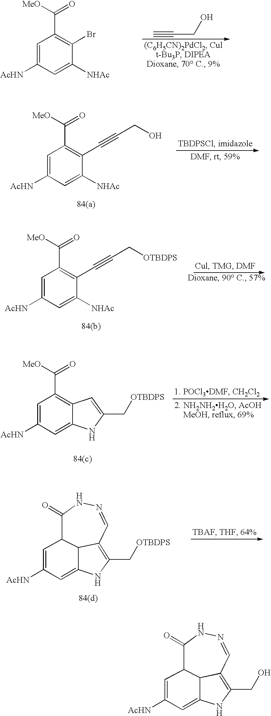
C1=C([AcHN])C=C([NHAc])C(Br)=C1C([MeO])=O.C#CCO.C1=C([AcHN])C=C([NHAc])C(C#CCO)=C1C([MeO])=O.C1=C([AcHN])C=C([NHAc])C(C#CC[OTBDPS])=C1C([MeO])=O.C1=C([AcHN])C=C2C(=C1C([MeO])=O)C=C(C[OTBDPS])N2.C1=C([AcHN])C=C2NC(C[OTBDPS])=C3C2C1C(=O)NN=C3.C1=C([AcHN])C=C2NC(CO)=C3C2C1C(=O)NN=C3
